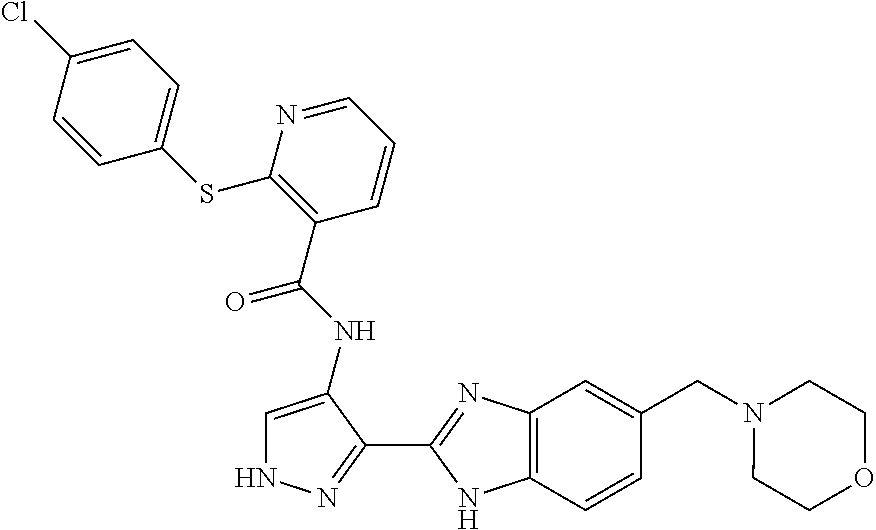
C12=C(C=CC(CN3CCOCC3)=C1)NC(C1=NNC=C1NC(=O)C1=C(SC3=CC=C(Cl)C=C3)N=CC=C1)=N2
